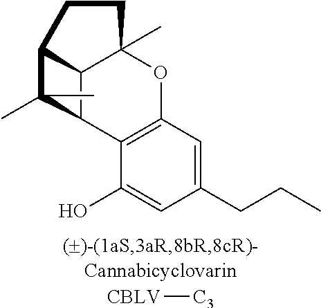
C12=C(C=C(CCC)C=C1O)OC1(C)C3C2C(C)(C)C3CC1.[CBLV][C3]
